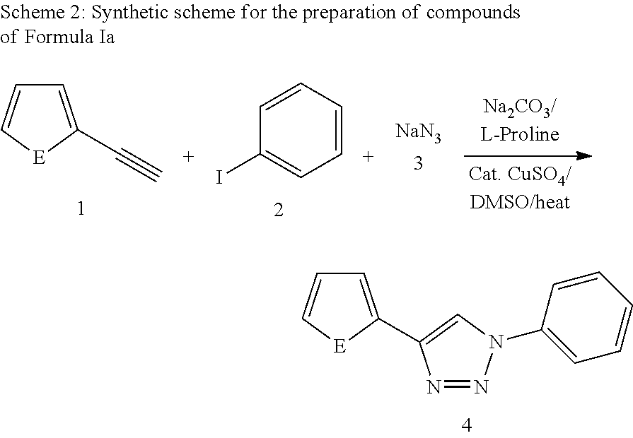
[NaN3].C1=CC=CC(I)=C1.[E]1C(C#C)=CC=C1.C1=C(C2=CC=C[E]2)N=NN1C1=CC=CC=C1
